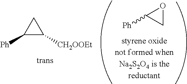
C1([Ph])C([CH2OOEt])C1.C1OC1[Ph]
